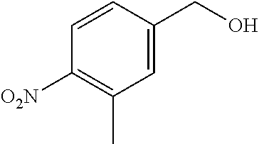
C1=CC(CO)=CC(C)=C1[O2N]
